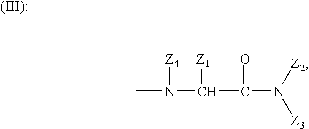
C(C(N([Z3])[Z2])=O)(N([Z4])C)[Z1]
